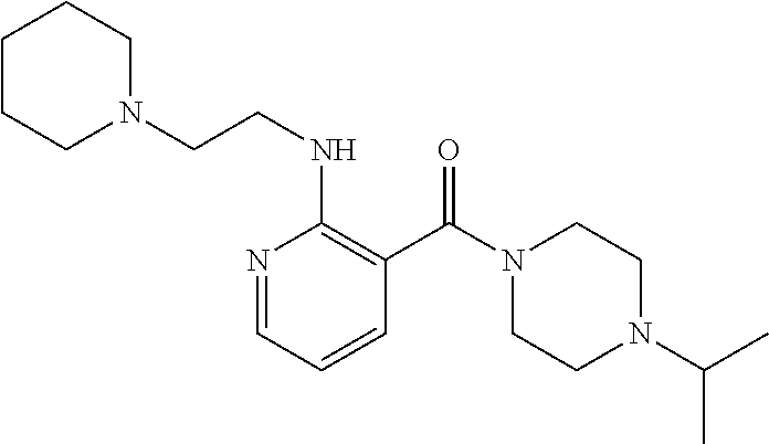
N1=CC=CC(C(N2CCN(C(C)C)CC2)=O)=C1NCCN1CCCCC1
